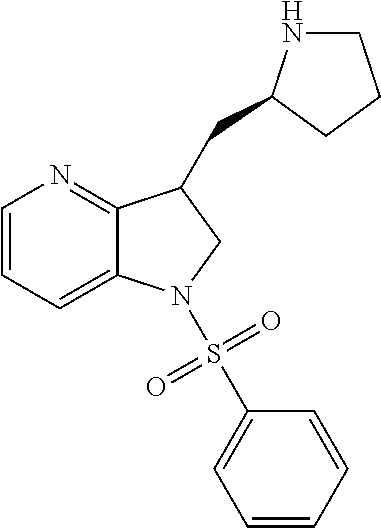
C1=CC=C2C(=N1)C(CC1NCCC1)CN2S(=O)(=O)C1=CC=CC=C1
